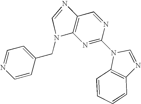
C1=NC=CC(CN2C3=C(N=C2)C=NC(N2C4=C(N=C2)C=CC=C4)=N3)=C1
